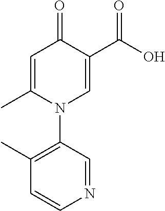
C1=C(C)N(C2=C(C)C=CN=C2)C=C(C(=O)O)C1=O
